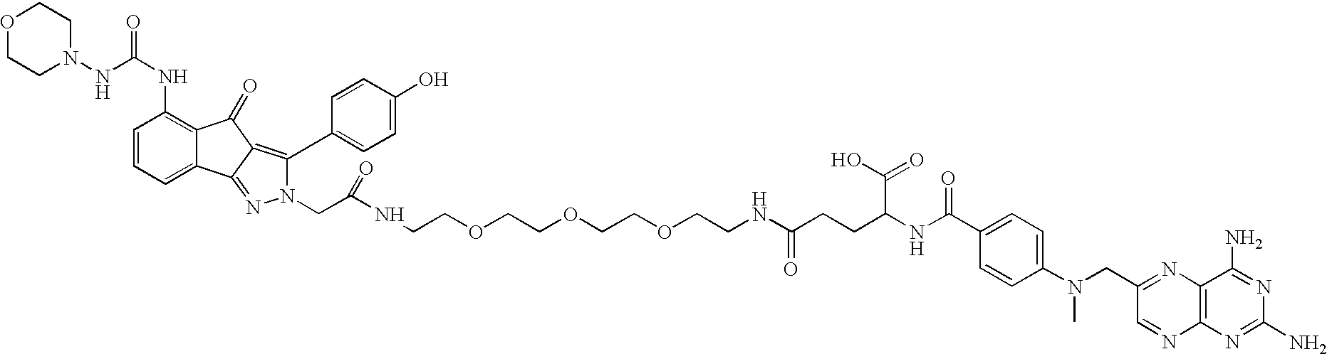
N(CCOCCOCCOCCNC(CCC(NC(C1=CC=C(N(C)CC2=NC3=C(N=C2)N=C(N)N=C3N)C=C1)=O)C(O)=O)=O)C(CN1N=C2C3=CC=CC(NC(NN4CCOCC4)=O)=C3C(=O)C2=C1C1=CC=C(O)C=C1)=O
